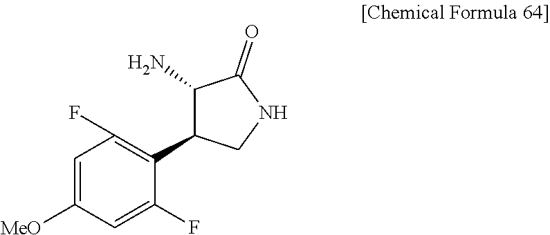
C1=C([MeO])C=C(F)C(C2C(N)C(=O)NC2)=C1F
